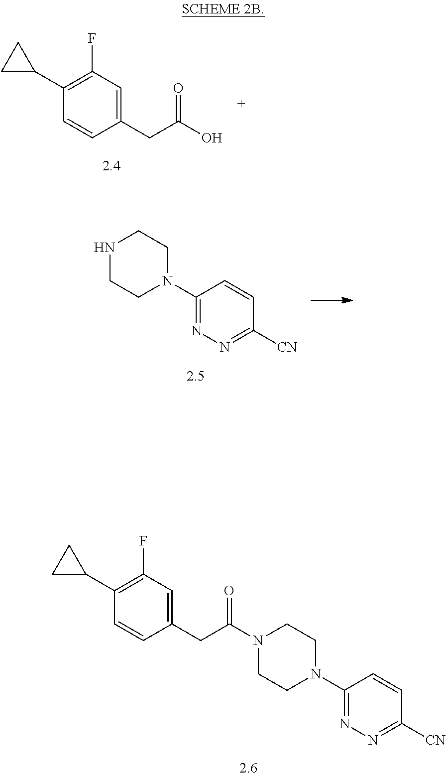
OC(CC1=CC(F)=C(C2CC2)C=C1)=O.C1CNCCN1C1=NN=C([CN])C=C1.C1CN(C(CC2=CC(F)=C(C3CC3)C=C2)=O)CCN1C1=NN=C([CN])C=C1
